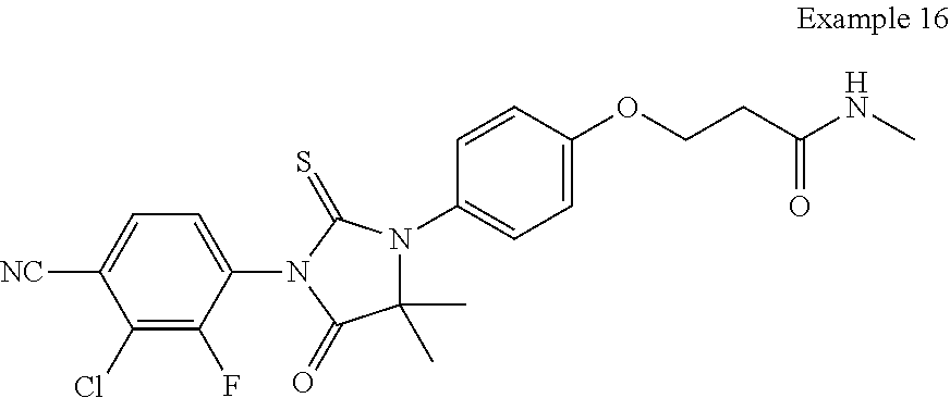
C1(Cl)=C(F)C(N2C(=S)N(C3=CC=C(OCCC(NC)=O)C=C3)C(C)(C)C2=O)=CC=C1[NC]
